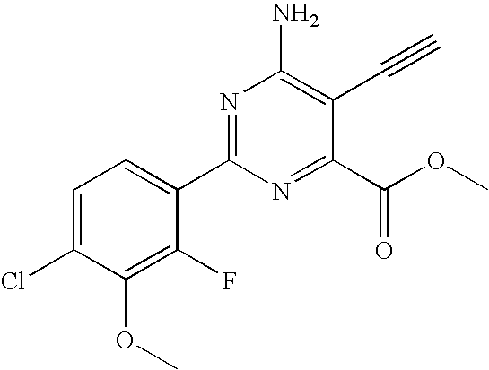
C1=C(Cl)C(OC)=C(F)C(C2=NC(N)=C(C#C)C(C(OC)=O)=N2)=C1
